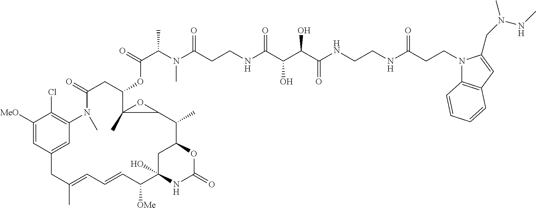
C(C(C)N(C(CCNC(C(C(C(NCCNC(CCN1C2=C(C=C1CN(NC)C)C=CC=C2)=O)=O)O)O)=O)=O)C)(=O)OC1C2(C)OC2C(C)C2OC(=O)NC(O)(C([OMe])C=CC=C(C)CC3=CC(=C(Cl)C([MeO])=C3)N(C)C(=O)C1)C2
